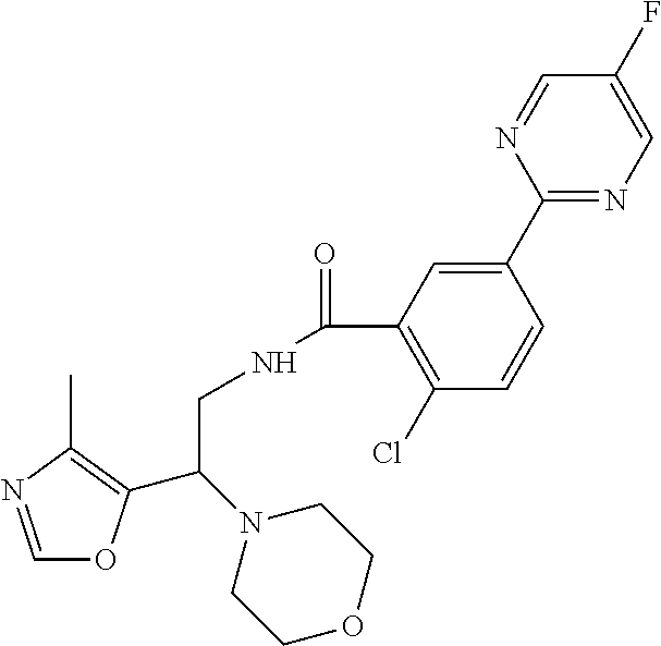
C1=NC(C)=C(C(N2CCOCC2)CNC(=O)C2=C(Cl)C=CC(C3=NC=C(F)C=N3)=C2)O1
